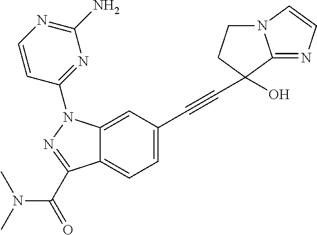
C12=CC(C#CC3(O)CCN4C3=NC=C4)=CC=C1C(C(=O)N(C)C)=NN2C1=NC(N)=NC=C1
